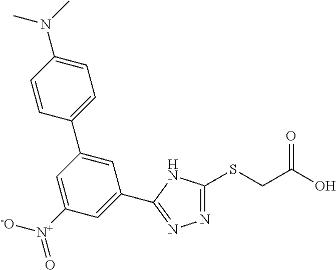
N1=C(SCC(O)=O)NC(C2=CC([N+]([-O])=O)=CC(C3=CC=C(N(C)C)C=C3)=C2)=N1
